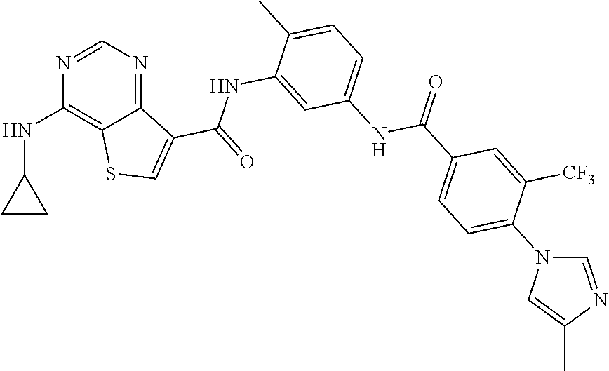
N1=CN=C2C(=C1NC1CC1)SC=C2C(=O)NC1=CC(NC(C2=CC=C(N3C=NC(C)=C3)C([CF3])=C2)=O)=CC=C1C
